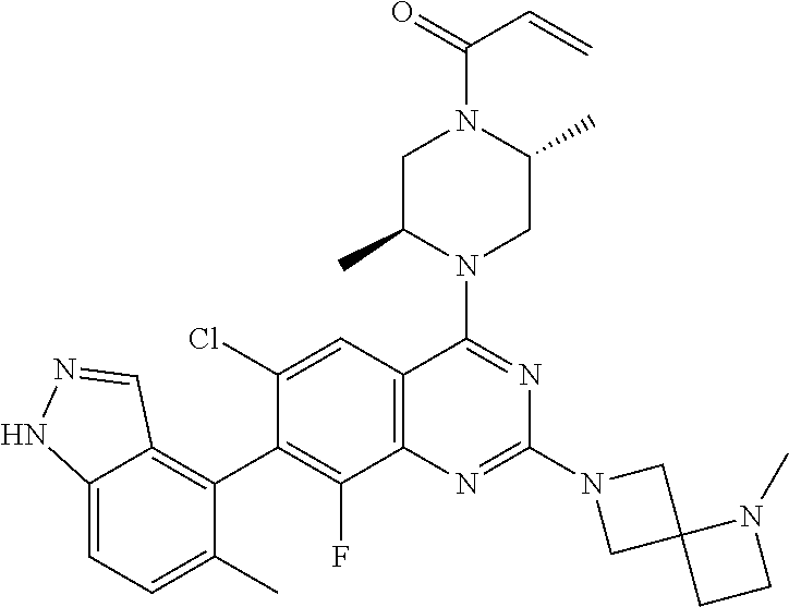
C12=CC=C(C)C(C3=C(F)C4=C(C=C3Cl)C(N3CC(C)N(C(=O)C=C)CC3C)=NC(N3CC5(C3)CCN5C)=N4)=C1C=NN2
